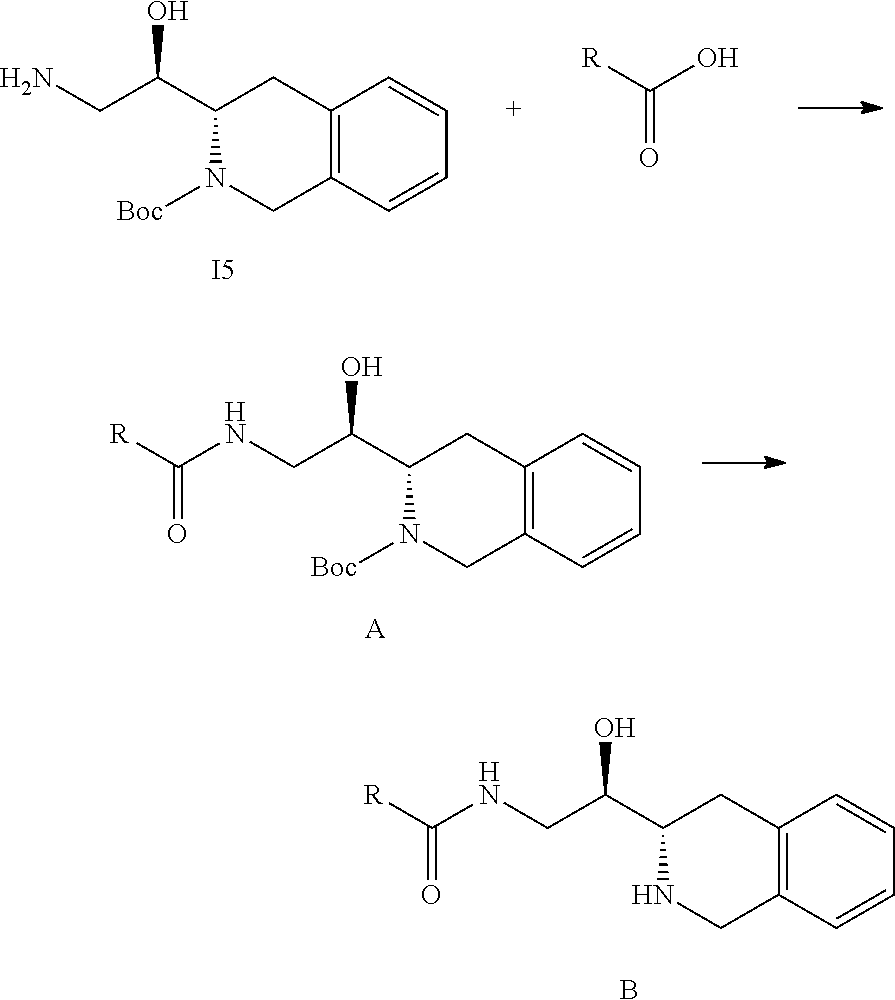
C12=C(C=CC=C1)CN([Boc])C(C(CN)O)C2.[I5].[R]C(O)=O.C12=C(C=CC=C1)CN([Boc])C(C(CNC([R])=O)O)C2.[A].C12=C(C=CC=C1)CNC(C(CNC([R])=O)O)C2.B
